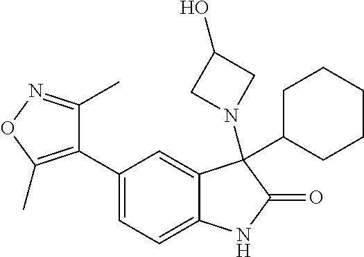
C1=C(C2=C(C)ON=C2C)C=C2C(=C1)NC(=O)C2(N1CC(O)C1)C1CCCCC1
